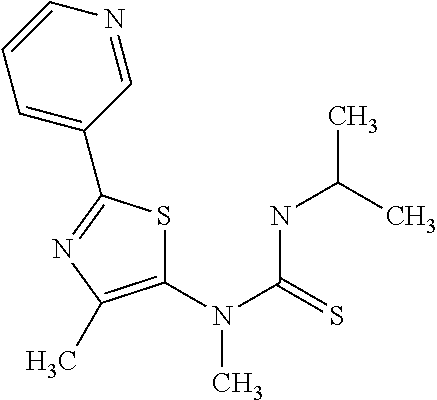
C1(N(C(=S)NC(C)C)C)=C(C)N=C(C2=CC=CN=C2)S1
